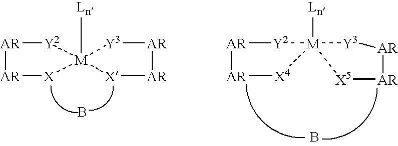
[AR]1[Y2][M]2([Ln])([X][AR]1)[Y3][AR][AR][X]2.B.[AR]1[Y2][M]2([Ln])([X4][AR]1)[Y3][AR][AR][X5]2.B
